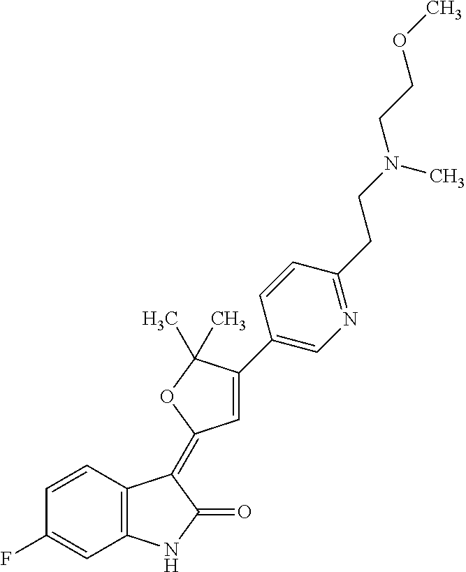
C1=CC2=C(C=C1F)NC(=O)C2=C1C=C(C2=CN=C(CCN(C)CCOC)C=C2)C(C)(C)O1
